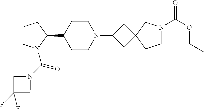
C1CN(C(N2CC(F)(F)C2)=O)C(C2CCN(C3CC4(C3)CCN(C(OCC)=O)C4)CC2)C1
